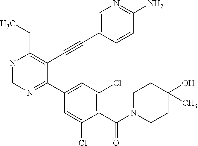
N1=CN=C(C2=CC(Cl)=C(C(N3CCC(O)(C)CC3)=O)C(Cl)=C2)C(C#CC2=CN=C(N)C=C2)=C1CC
